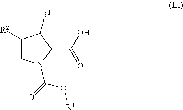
C1([R2])CN(C(=O)O[R4])C(C(O)=O)C1[R1]
